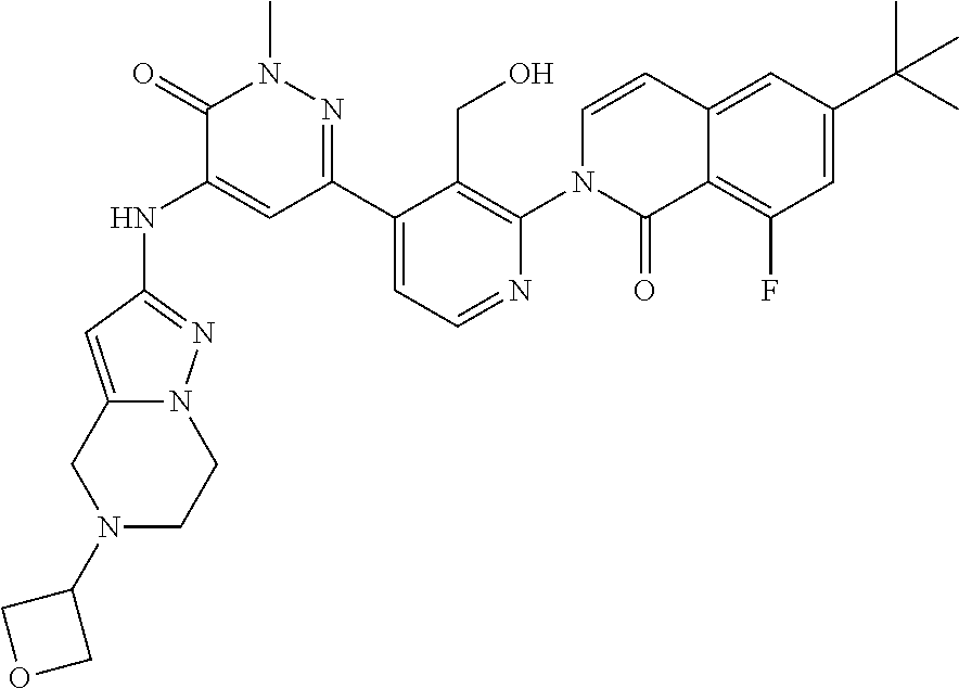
C1(C2=NN(C)C(=O)C(NC3=NN4C(=C3)CN(C3COC3)CC4)=C2)=CC=NC(N2C=CC3=CC(C(C)(C)C)=CC(F)=C3C2=O)=C1CO
